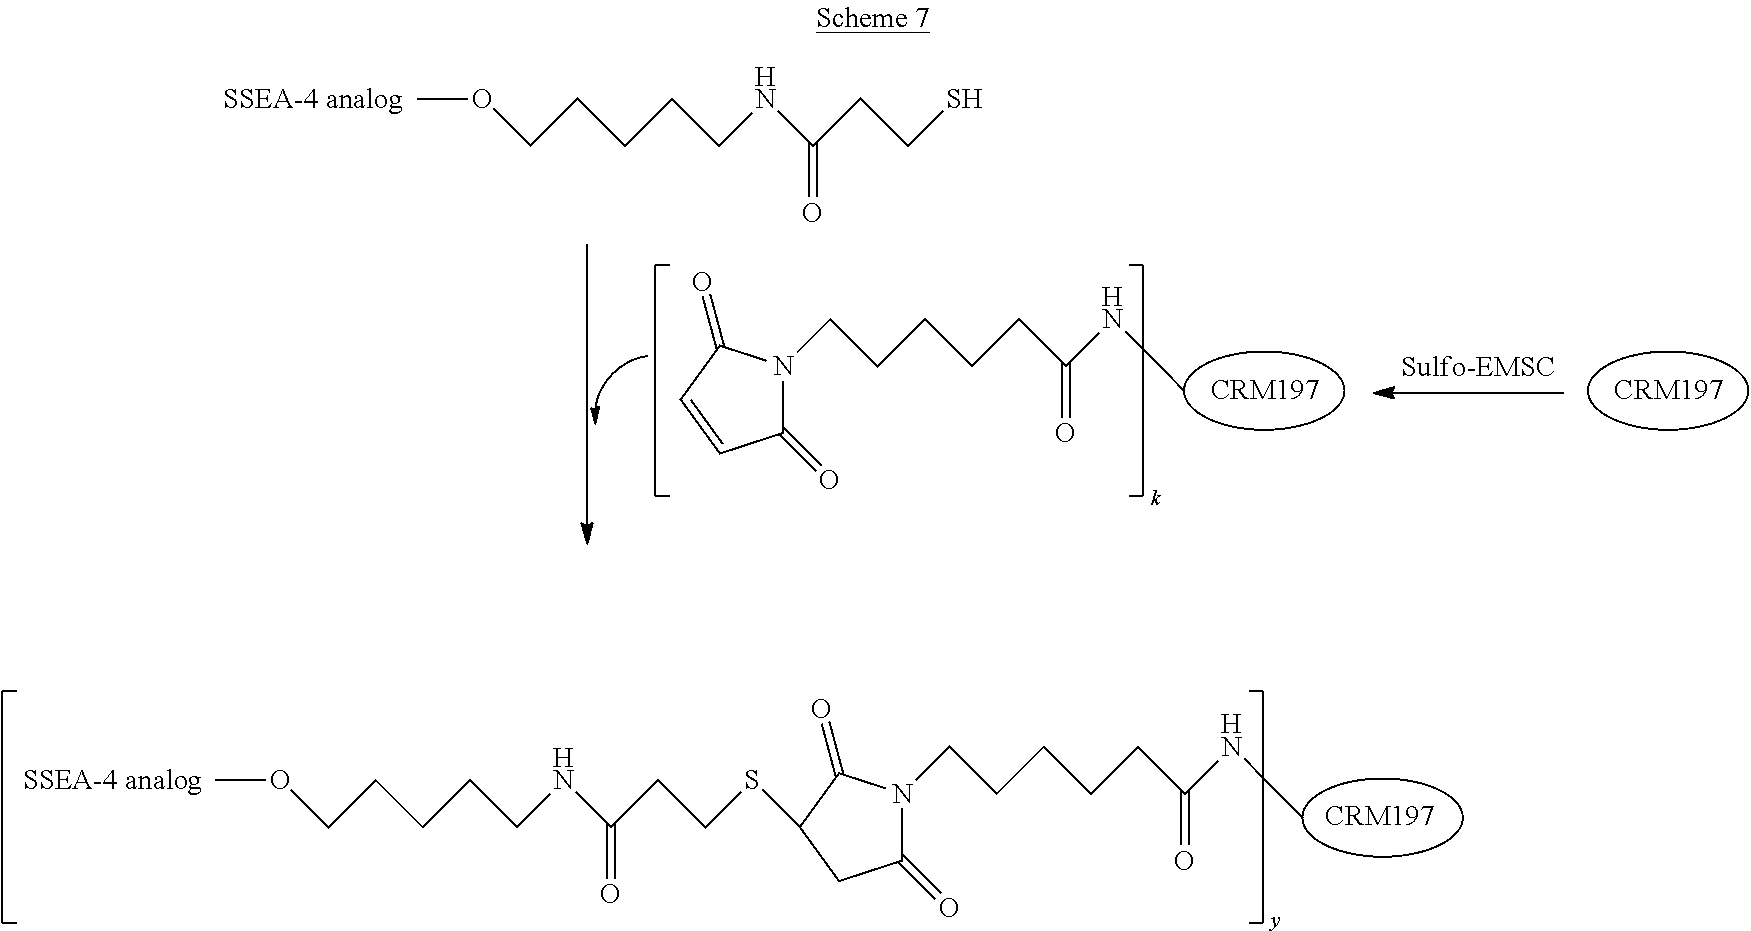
O(CCCCCNC(CCSC1C(=O)N(CCCCCC(NC)=O)C(=O)C1)=O)C.O(CCCCCNC(CCS)=O)C.C1(=O)C=CC(=O)N1CCCCCC(NC)=O
